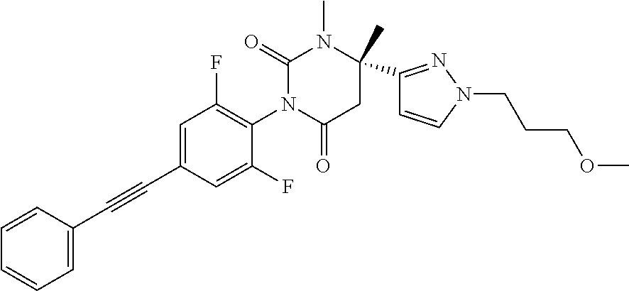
C1=C(C#CC2=CC(F)=C(N3C(=O)CC(C)(C4=NN(CCCOC)C=C4)N(C)C3=O)C(F)=C2)C=CC=C1
